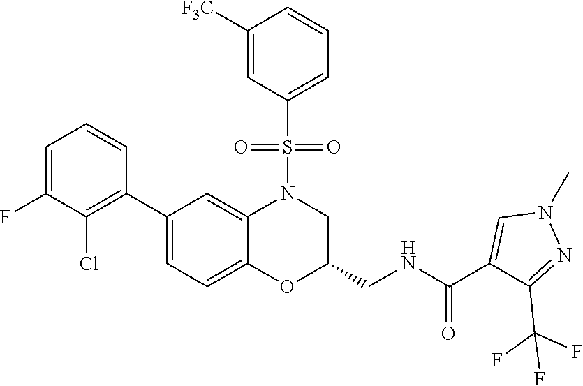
C1=C(F)C(Cl)=C(C2=CC=C3C(=C2)N(S(C2=CC=CC([F3C])=C2)(=O)=O)CC(CNC(=O)C2=CN(C)N=C2C(F)(F)F)O3)C=C1
